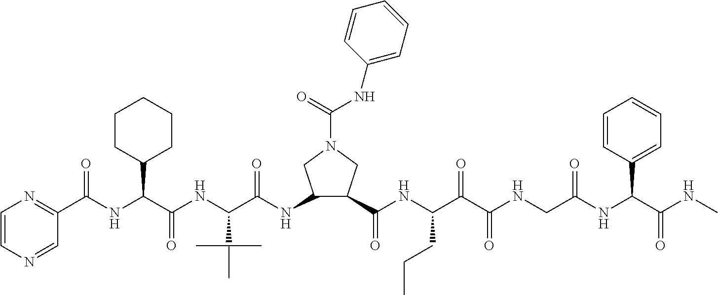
C1=CN=CC(C(NC(C(NC(C(NC2C(C(NC(C(C(NCC(NC(C(NC)=O)C3=CC=CC=C3)=O)=O)=O)CCC)=O)CN(C(=O)NC3=CC=CC=C3)C2)=O)C(C)(C)C)=O)C2CCCCC2)=O)=N1
